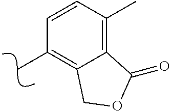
C1=CC(C)=C2C(=C1C)COC2=O
